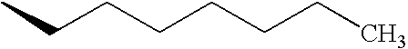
CCCCCCCC
